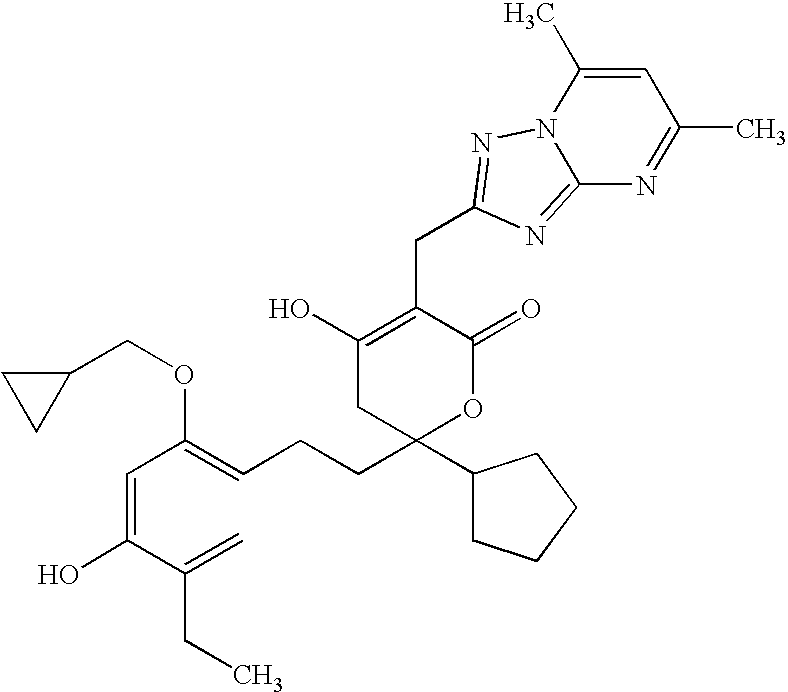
N12C(=NC(CC3=C(O)CC(CCC=C(C=C(C(=C)CC)O)OCC4CC4)(C4CCCC4)OC3=O)=N1)N=C(C)C=C2C
